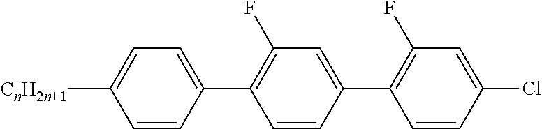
C1(C2=C(F)C=C(C3=C(F)C=C(Cl)C=C3)C=C2)=CC=C([CnH2n+1])C=C1
